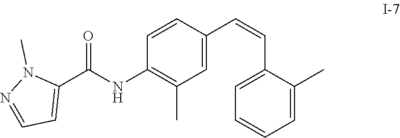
C1=CC(NC(=O)C2=CC=NN2C)=C(C)C=C1C=CC1=CC=CC=C1C
